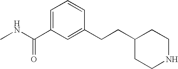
C1=C(C(NC)=O)C=C(CCC2CCNCC2)C=C1
